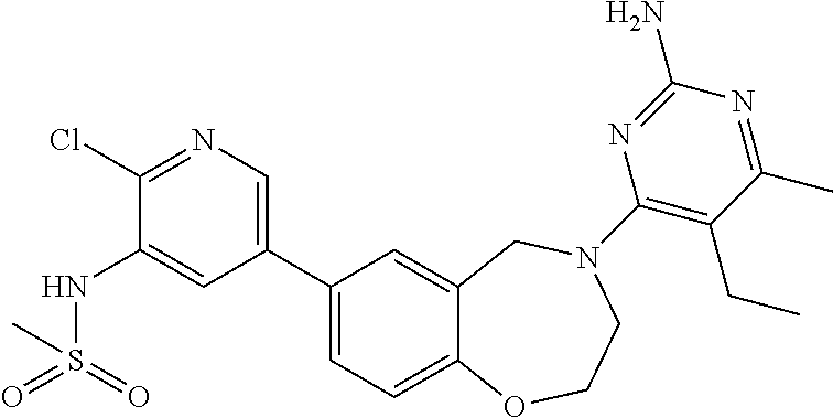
C1(Cl)=NC=C(C2=CC=C3C(=C2)CN(C2=C(CC)C(C)=NC(N)=N2)CCO3)C=C1NS(=O)(=O)C
